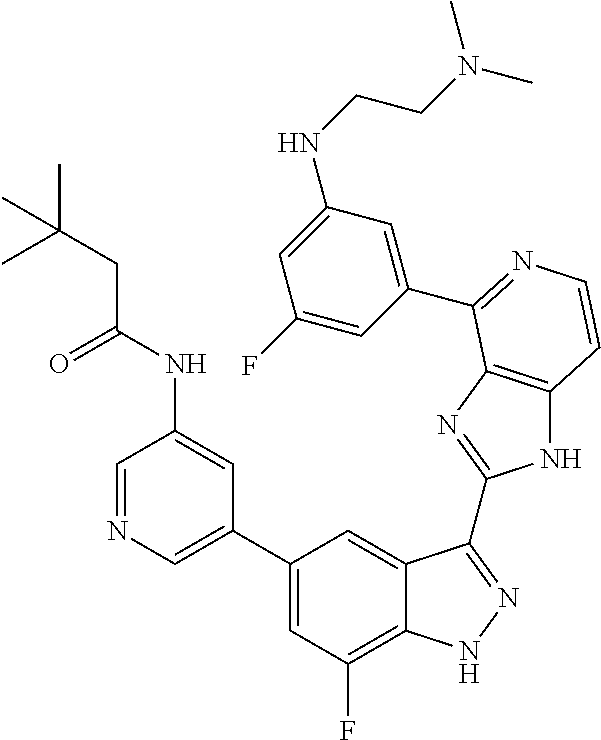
C1=C(C2=CC(F)=C3C(=C2)C(C2=NC4=C(N2)C=CN=C4C2=CC(NCCN(C)C)=CC(F)=C2)=NN3)C=C(NC(CC(C)(C)C)=O)C=N1
